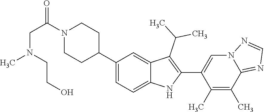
C1(C2CCN(C(CN(C)CCO)=O)CC2)=CC=C2C(=C1)C(C(C)C)=C(C1=CN3C(=NC=N3)C(C)=C1C)N2
